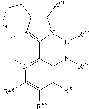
[RB2]B1N2C([RB1])=C(CC[LA])C(C)=C2C2=N(C)C([RB6])=C([RB5])C([RB4])=C2N1[RB3]
